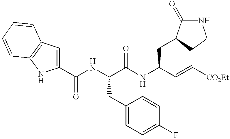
C1(C(NC(C(NC(C=C[CO2Et])CC2C(=O)NCC2)=O)CC2=CC=C(F)C=C2)=O)=CC2=C(N1)C=CC=C2
